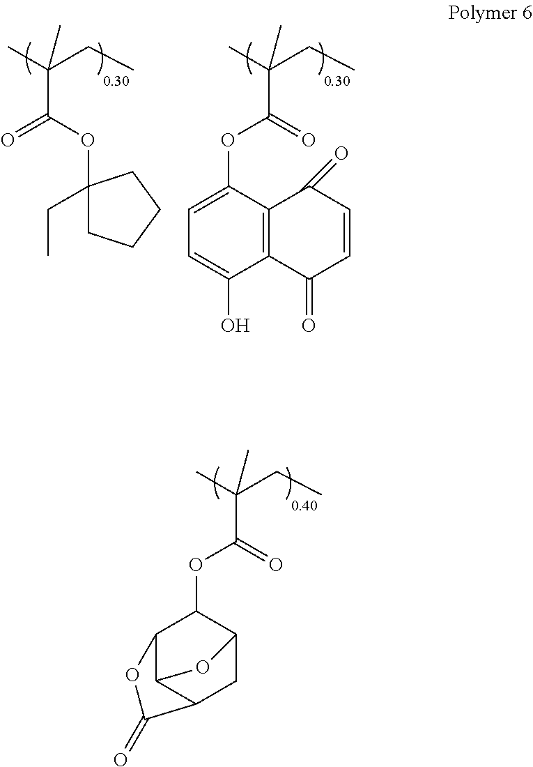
CC(CC)(C)C(OC1(CC)CCCC1)=O.CC(CC)(C)C(=O)OC1=CC=C(O)C2=C1C(=O)C=CC2=O.CC(CC)(C)C(=O)OC1C2C3C(CC1O3)C(=O)O2
